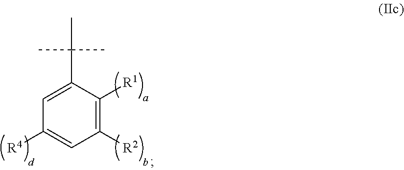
C1([R2])=C([R1])C(C(C)(C)C)=CC([R4])=C1
